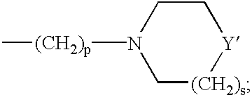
C1CN([(CH2)p]C)C[(CH2)s][Y]1
